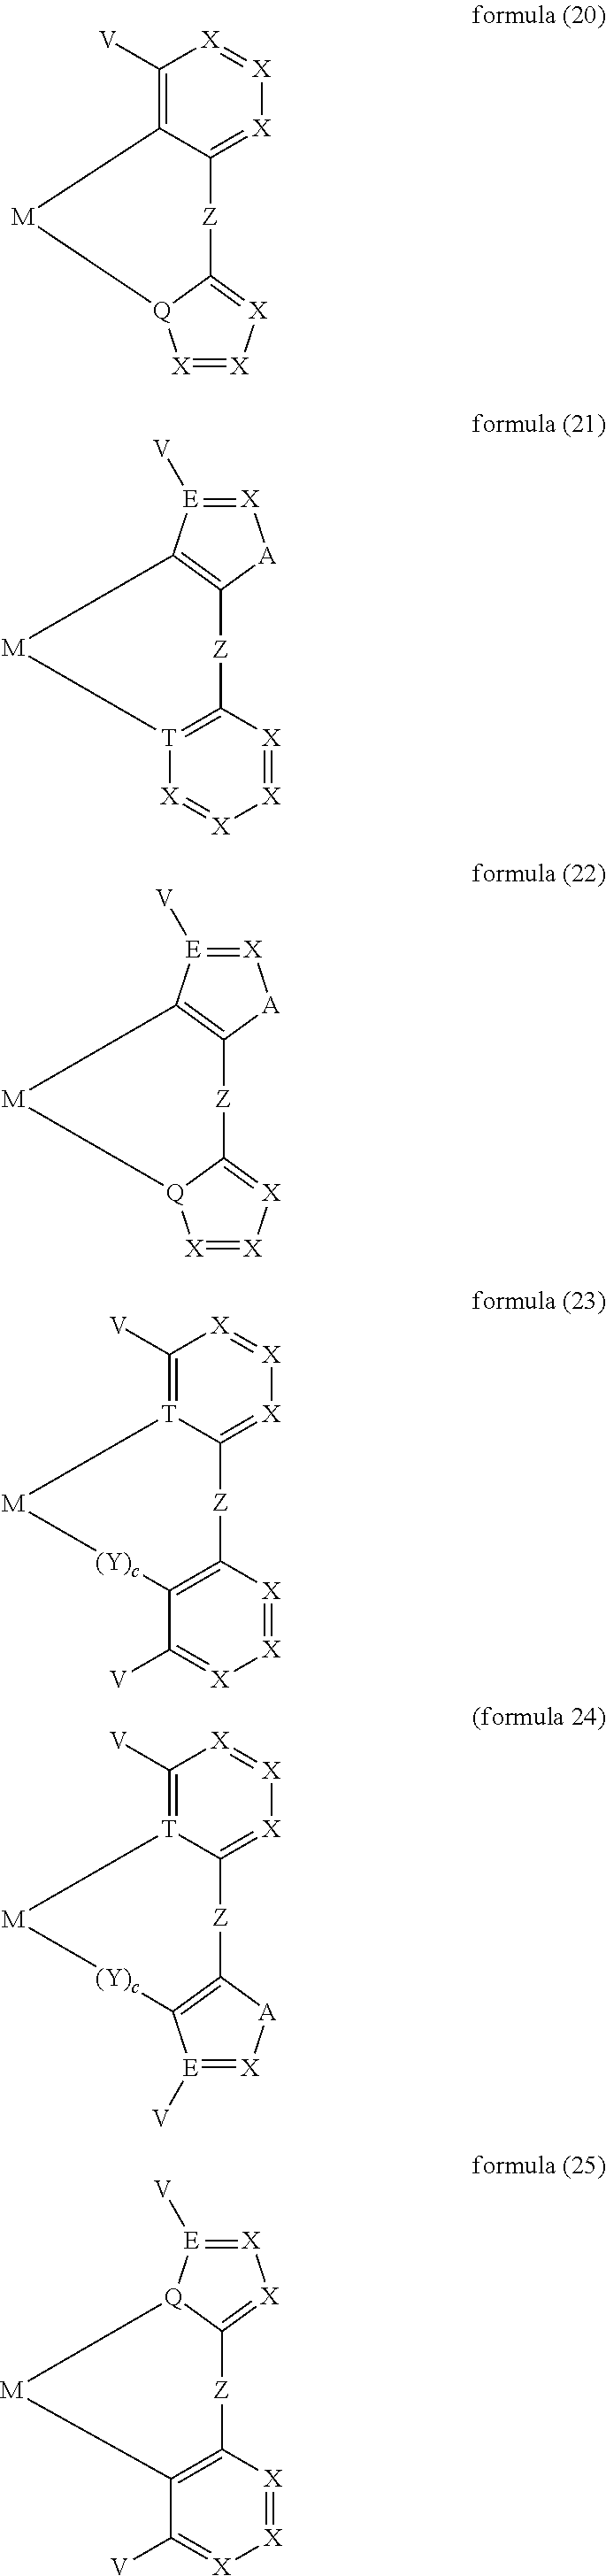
C1([V])=C2C(=[X][X]=[X]1)[Z]C1=[X][X]=[X][Q]1[M]2.[X]1=[E]([V])C2=C([A]1)[Z]C1=[T]([X]=[X][X]=[X]1)[M]2.[X]1=[E]([V])C2=C([A]1)[Z]C1=[X][X]=[X][Q]1[M]2.C1([V])=[T]2C(=[X][X]=[X]1)[Z]C1=C(C([V])=[X][X]=[X]1)[(Y)c][M]2.C1([V])=[T]2C(=[X][X]=[X]1)[Z]C1=C([(Y)c][M]2)[E]([V])=[X][A]1.[X]1=[E]([V])[Q]2C(=[X]1)[Z]C1=C([M]2)C([V])=[X][X]=[X]1
